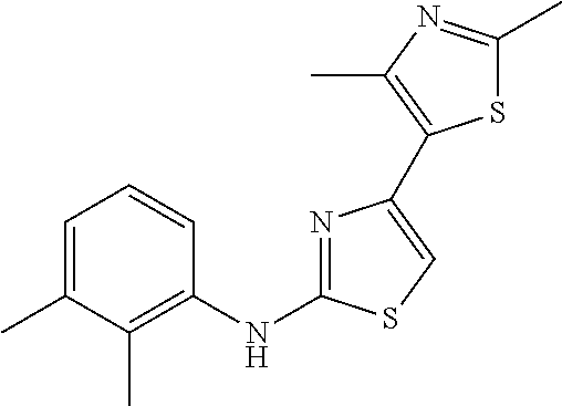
C1=C(C)C(C)=C(NC2=NC(C3=C(C)N=C(C)S3)=CS2)C=C1
